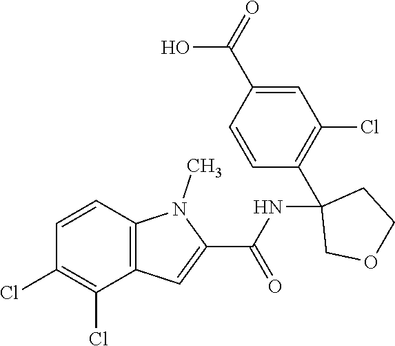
C12=C(C=CC(Cl)=C1Cl)N(C)C(C(NC1(C3=C(Cl)C=C(C(=O)O)C=C3)COCC1)=O)=C2
